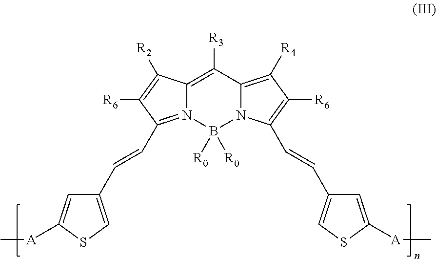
[R3]C1=C2N(=C(C=CC3=CSC([A]C)=C3)C([R6])=C2[R2])B([R0])([R0])N2C1=C([R4])C([R6])=C2C=CC1=CSC([A]C)=C1
